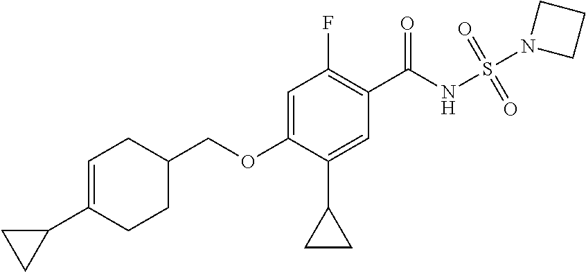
C1=C(OCC2CC=C(C3CC3)CC2)C(C2CC2)=CC(C(NS(=O)(=O)N2CCC2)=O)=C1F
